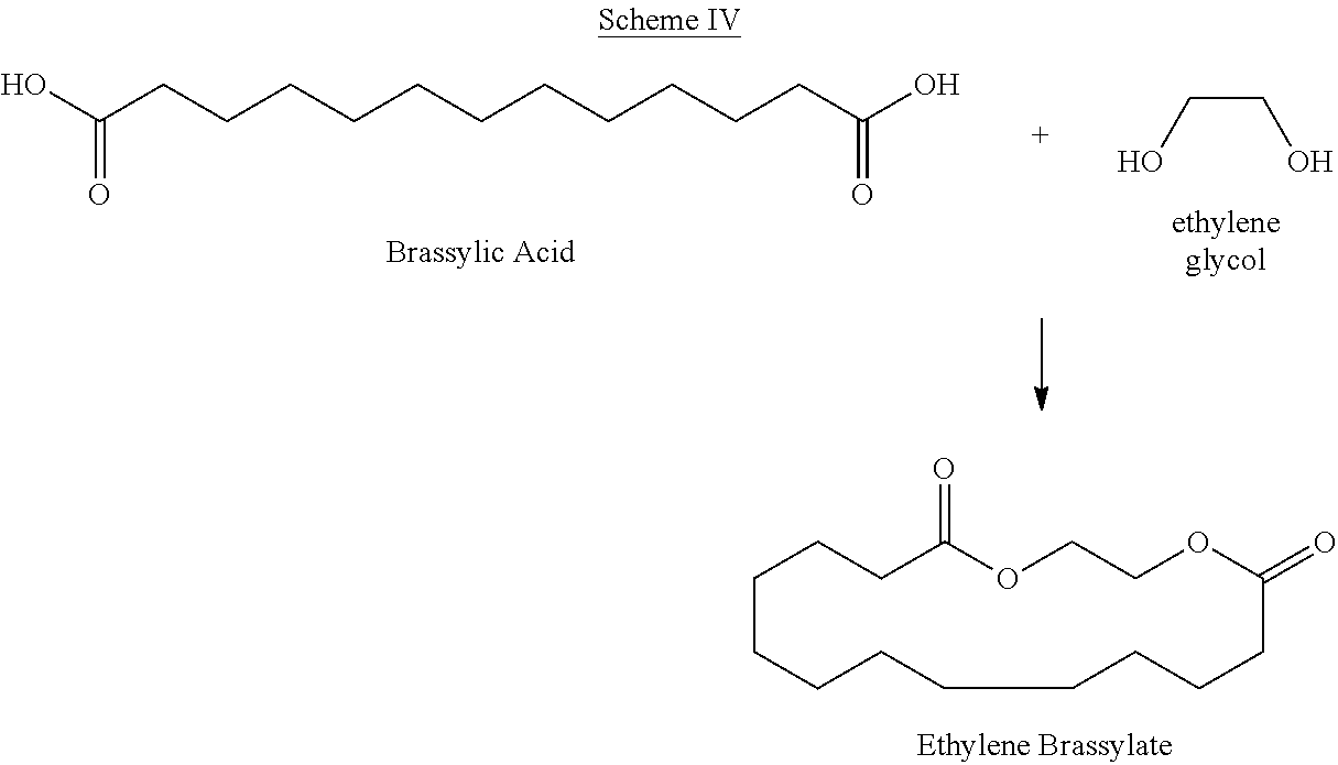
OC(CCCCCCCCCCCC(O)=O)=O.C(CO)O.C1CCCCCCCCC(=O)OCCOC(=O)CC1
